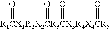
O=[R1CX1R2X2CR3CX3R4X4CR5](=O)(=O)=O
